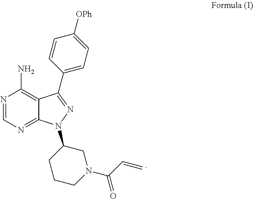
N1=CN=C2C(=C1N)C(C1=CC=C([OPh])C=C1)=NN2C1CN(C(C=C)=O)CCC1
